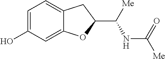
C1=C(O)C=C2C(=C1)CC(C([Me])NC([Me])=O)O2
